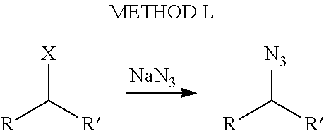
[X]C([R])[R].[N3]C([R])[R].[NaN3]
